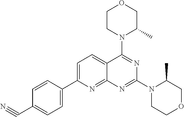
C1=C(C2=CC=C(C#N)C=C2)N=C2C(=C1)C(N1C(C)COCC1)=NC(N1CCOCC1C)=N2
